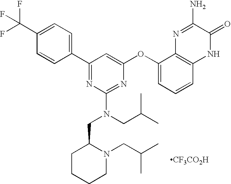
C1(C(F)(F)F)=CC=C(C2=NC(N(CC3CCCCN3CC(C)C)CC(C)C)=NC(OC3=CC=CC4=C3N=C(N)C(=O)N4)=C2)C=C1.[CF3CO2H]
